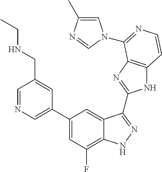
C1=C(C2=CC(F)=C3C(=C2)C(C2=NC4=C(N2)C=CN=C4N2C=C(C)N=C2)=NN3)C=C(CNCC)C=N1
